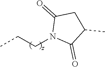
CCCN1C(=O)C(C)CC1=O
